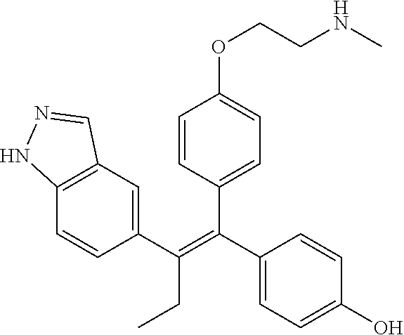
C12=C(C=C(C(CC)=C(C3=CC=C(O)C=C3)C3=CC=C(OCCNC)C=C3)C=C1)C=NN2
